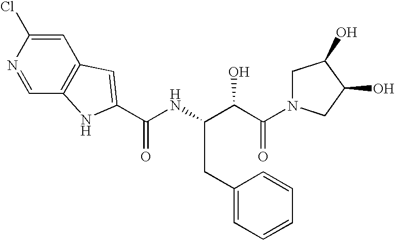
C(NC(C(O)C(=O)N1CC(O)C(O)C1)CC1=CC=CC=C1)(=O)C1=CC2=C(C=NC(Cl)=C2)N1
